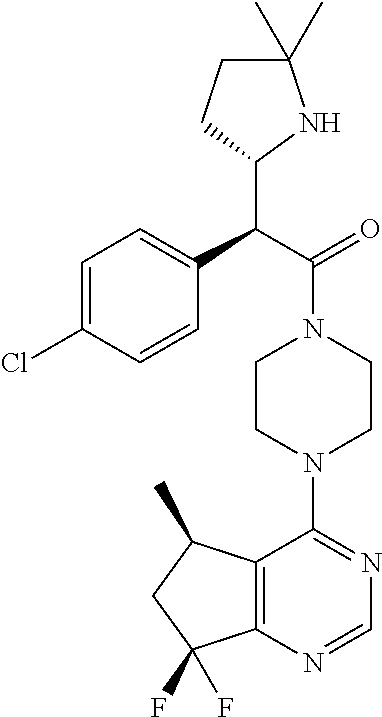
C1=C(Cl)C=CC(C(C(=O)N2CCN(C3=NC=NC4=C3C(C)CC4(F)F)CC2)C2NC(C)(C)CC2)=C1
